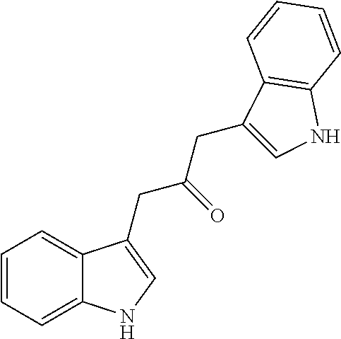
C1=CC=C2C(=C1)C(CC(CC1=CNC3=C1C=CC=C3)=O)=CN2
